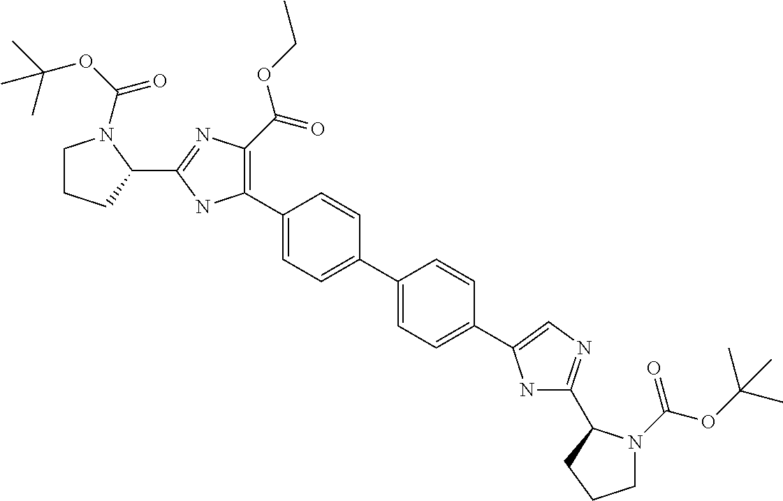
C1CCC(C2=NC(C(OCC)=O)=C(C3=CC=C(C4=CC=C(C5=CN=C(C6N(C(OC(C)(C)C)=O)CCC6)N5)C=C4)C=C3)N2)N1C(OC(C)(C)C)=O
